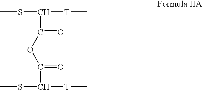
CSC([T]C)C(OC(C(SC)[T]C)=O)=O
